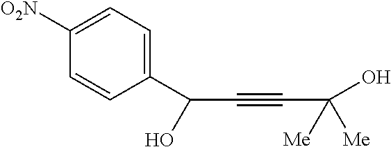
C1(C(C#CC([Me])(O)[Me])O)=CC=C([O2N])C=C1
